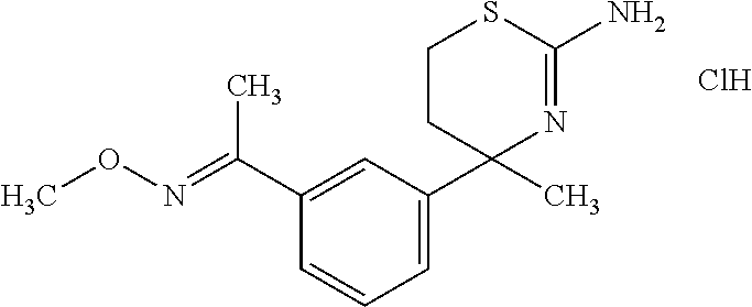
C1CC(C2=CC=CC(C(=NOC)C)=C2)(C)N=C(N)S1.Cl
